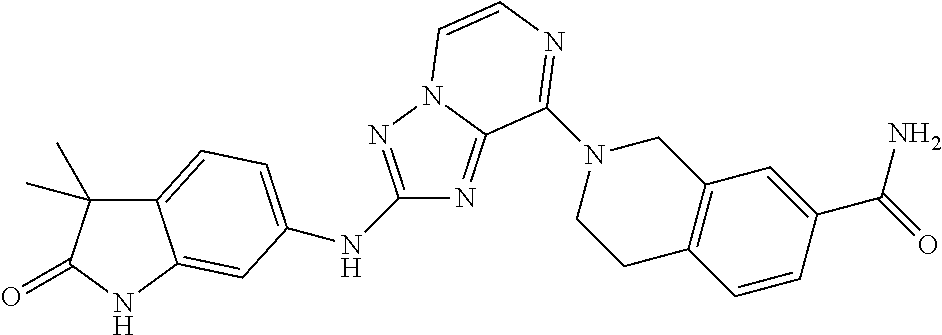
C12=CC=C(NC3=NN4C(=N3)C(N3CCC5=C(C3)C=C(C(N)=O)C=C5)=NC=C4)C=C1NC(=O)C2(C)C
